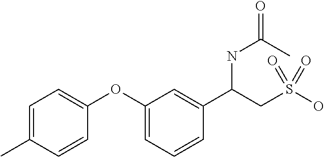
C1=C(C)C=CC(OC2=CC=CC(C(CS(O)(=O)=O)NC(=O)C)=C2)=C1
